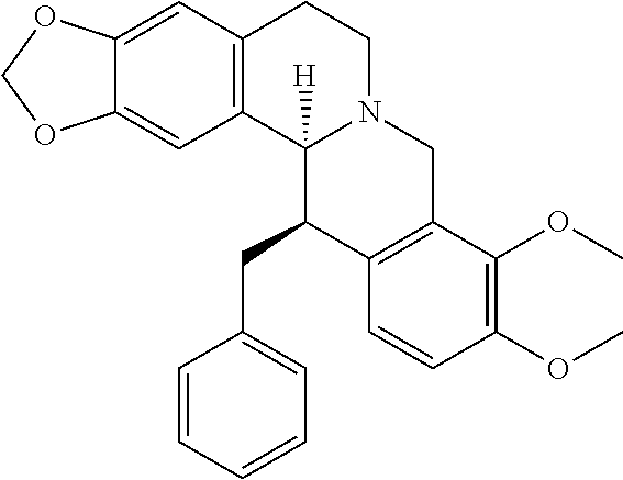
C12=CC3=C(C=C1OCO2)CCN1C3([H])C(CC2=CC=CC=C2)C2=C(C1)C(OC)=C(OC)C=C2
